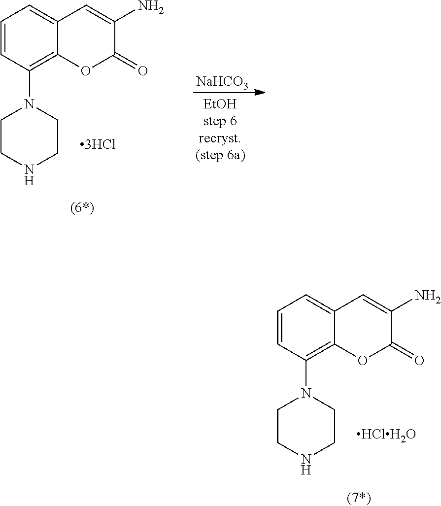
[NaHCO3].C1=CC(N2CCNCC2)=C2C(=C1)C=C(N)C(=O)O2.C1=CC(N2CCNCC2)=C2C(=C1)C=C(N)C(=O)O2
